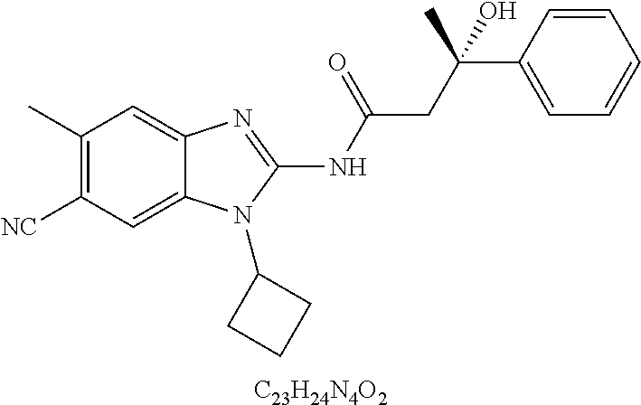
C1(C)=C([NC])C=C2C(=C1)N=C(NC(=O)CC(C1=CC=CC=C1)(O)C)N2C1CCC1.[C23H24N4O2]
